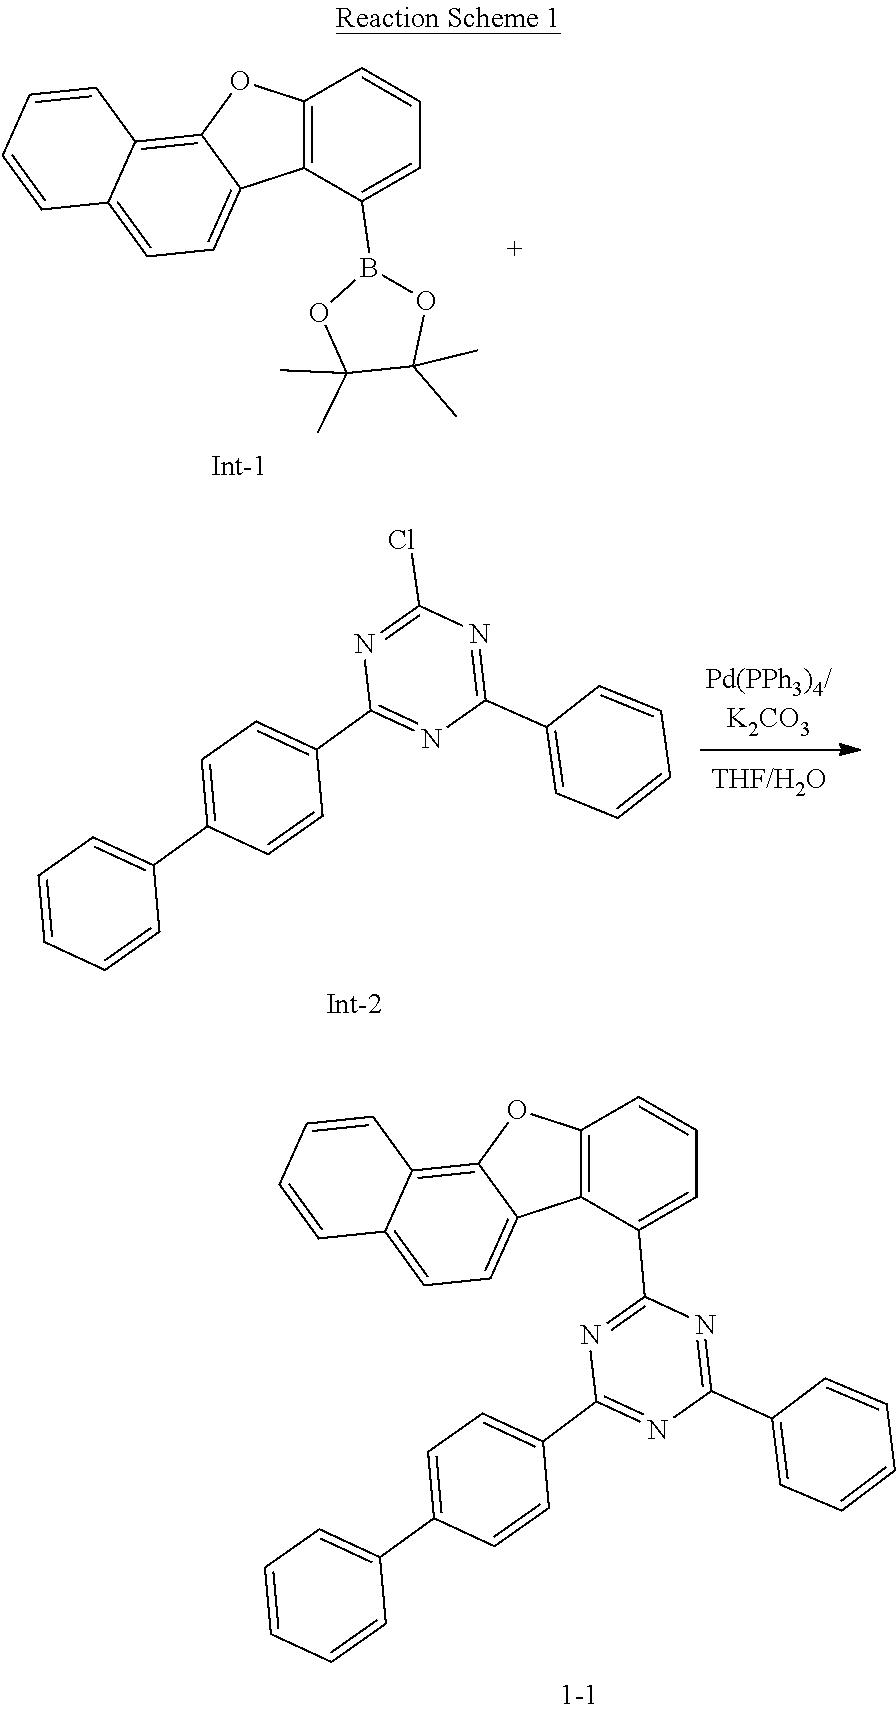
C1=CC2=C3C(=CC=C2C=C1)C1=C(C=CC=C1B1OC(C)(C)C(C)(C)O1)O3.C1(C2=CC=CC=C2)=NC(Cl)=NC(C2=CC=C(C3=CC=CC=C3)C=C2)=N1.C1=CC(C2=NC(C3=CC=CC4=C3C3=CC=C5C(=C3O4)C=CC=C5)=NC(C3=CC=C(C4=CC=CC=C4)C=C3)=N2)=CC=C1
